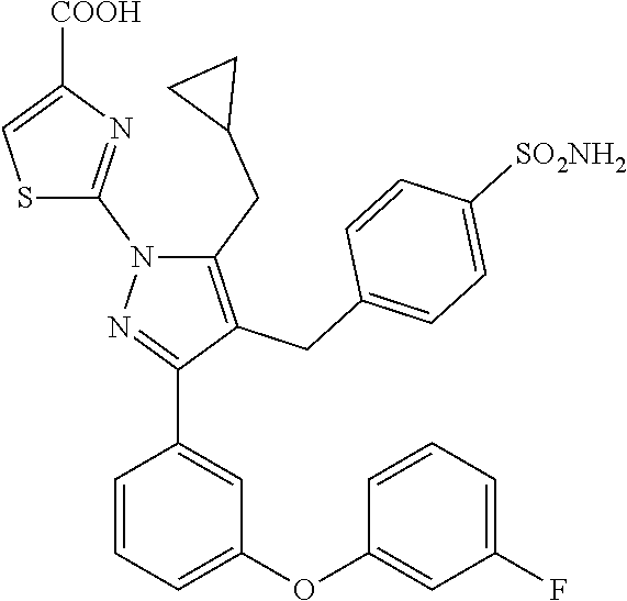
C1=CC=C(OC2=CC(F)=CC=C2)C=C1C1=NN(C2=NC([COOH])=CS2)C(CC2CC2)=C1CC1=CC=C([SO2NH2])C=C1
